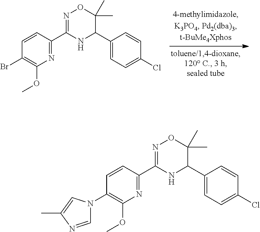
N1=C(C2=NOC(C)(C)C(C3=CC=C(Cl)C=C3)N2)C=CC(N2C=NC(C)=C2)=C1OC.N1=C(C2=NOC(C)(C)C(C3=CC=C(Cl)C=C3)N2)C=CC(Br)=C1OC
